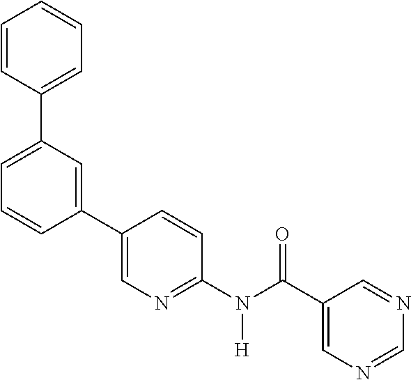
C1(C2=CN=C(N(C(C3=CN=CN=C3)=O)[H])C=C2)=CC(C2=CC=CC=C2)=CC=C1
